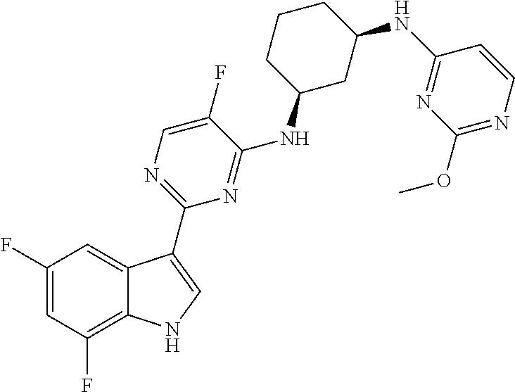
C1(C2=CNC3=C(F)C=C(F)C=C32)=NC=C(F)C(NC2CC(NC3=NC(OC)=NC=C3)CCC2)=N1
